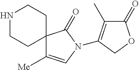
N1CCC2(CC1)C([Me])=CN(C1=C(C)C(=O)OC1)C2=O
